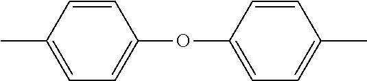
C1=CC(OC2=CC=C(C)C=C2)=CC=C1C
